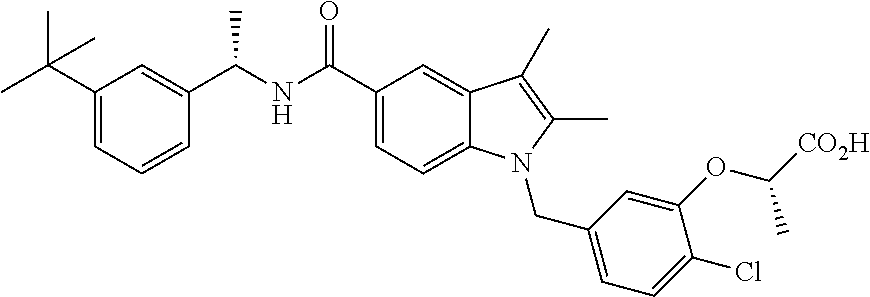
C1=C(C(C)(C)C)C=C(C(NC(C2=CC=C3C(=C2)C(C)=C(C)N3CC2=CC=C(Cl)C(OC(C)[CO2H])=C2)=O)C)C=C1
